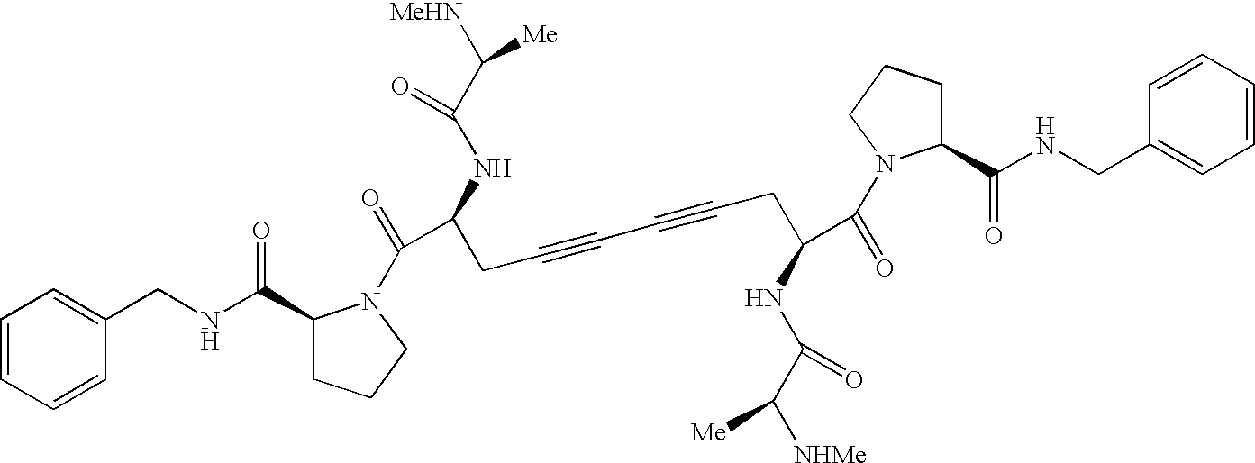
C1=CC=CC(CNC(=O)C2CCCN2C(=O)C(NC(C([MeHN])[Me])=O)CC#CC#CCC(C(=O)N2C(C(NCC3=CC=CC=C3)=O)CCC2)NC(=O)C([NHMe])[Me])=C1
